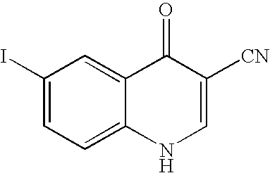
C1(I)=CC=C2C(=C1)C(=O)C([CN])=CN2
